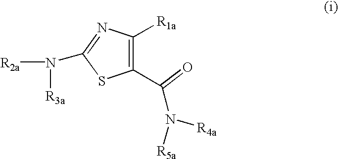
C1(C(N([R4a])[R5a])=O)=C([R1a])N=C(N([R2a])[R3a])S1
